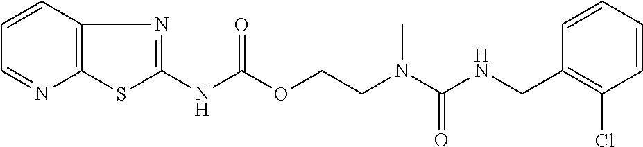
C1=CC(CNC(N(CCOC(NC2=NC3=C(S2)N=CC=C3)=O)C)=O)=C(Cl)C=C1
